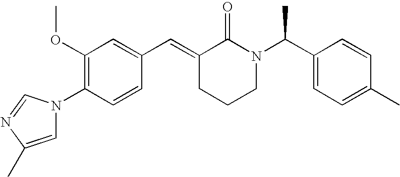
C1=CC(N2C=C(C)N=C2)=C(OC)C=C1C=C1CCCN(C(C2=CC=C(C)C=C2)C)C1=O
